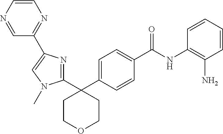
C1=C(C2(C3=NC(C4=NC=CN=C4)=CN3C)CCOCC2)C=CC(C(NC2=C(N)C=CC=C2)=O)=C1
